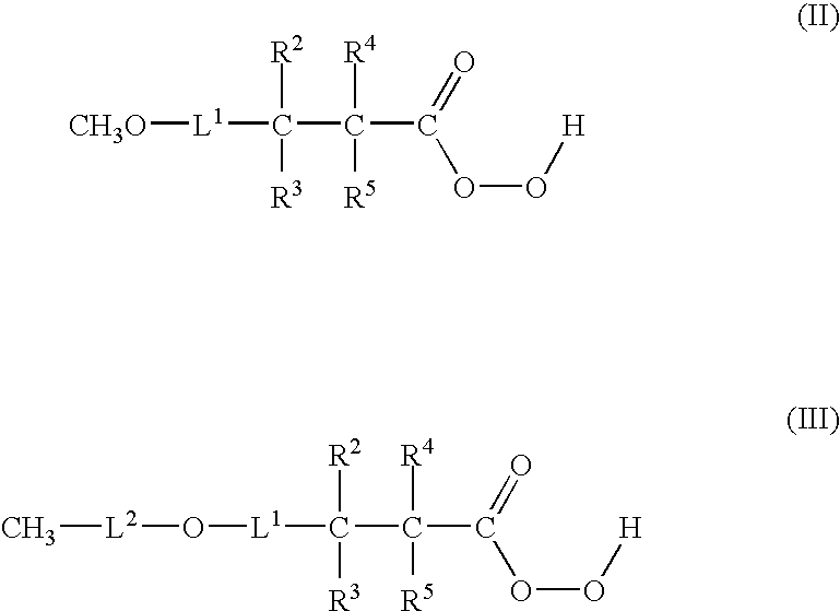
C(C(C([L1][CH3O])([R2])[R3])([R4])[R5])(=O)OO[H].C(C(C([L1]O[L2]C)([R2])[R3])([R4])[R5])(=O)OO[H]
